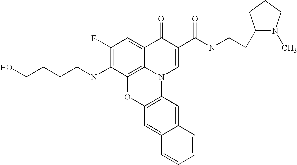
C1(F)=C(NCCCCO)C2=C3C(=C1)C(=O)C(C(NCCC1N(C)CCC1)=O)=CN3C1=C(O2)C=C2C(=C1)C=CC=C2
